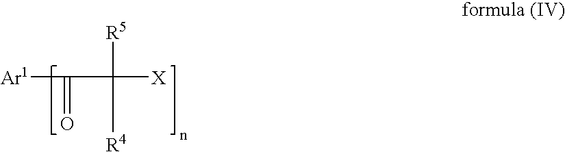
[Ar1]C(=O)C([R5])([R4])[X]
